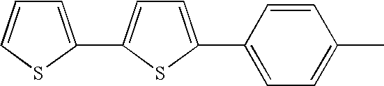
S1C(C2=CC=C(C)C=C2)=CC=C1C1=CC=CS1
